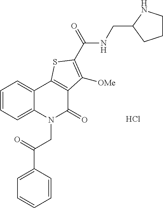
C1=CC=C2C(=C1)C1=C(C(=O)N2CC(C2=CC=CC=C2)=O)C([OMe])=C(C(=O)NCC2NCCC2)S1.Cl
